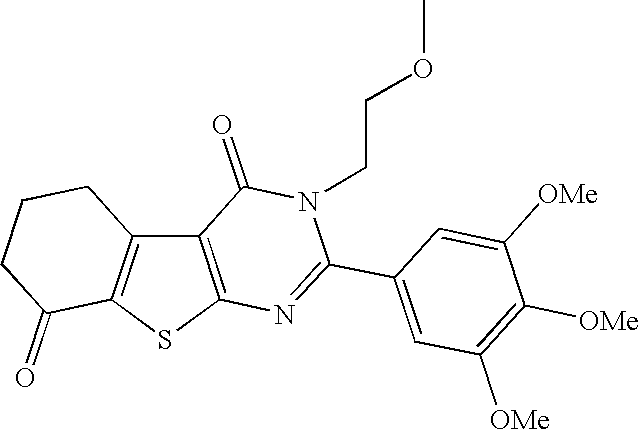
C12=C(SC3=C1CCCC3=O)N=C(C1=CC([OMe])=C([OMe])C([OMe])=C1)N(CCOC)C2=O
